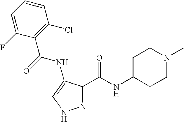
C1(C(NC2=CNN=C2C(=O)NC2CCN(C)CC2)=O)=C(Cl)C=CC=C1F
